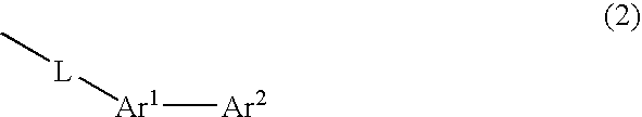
C[L][Ar1][Ar2]
